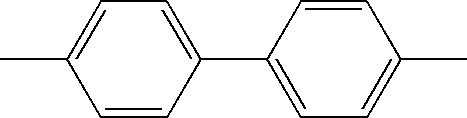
CC1=CC=C(C2=CC=C(C)C=C2)C=C1
